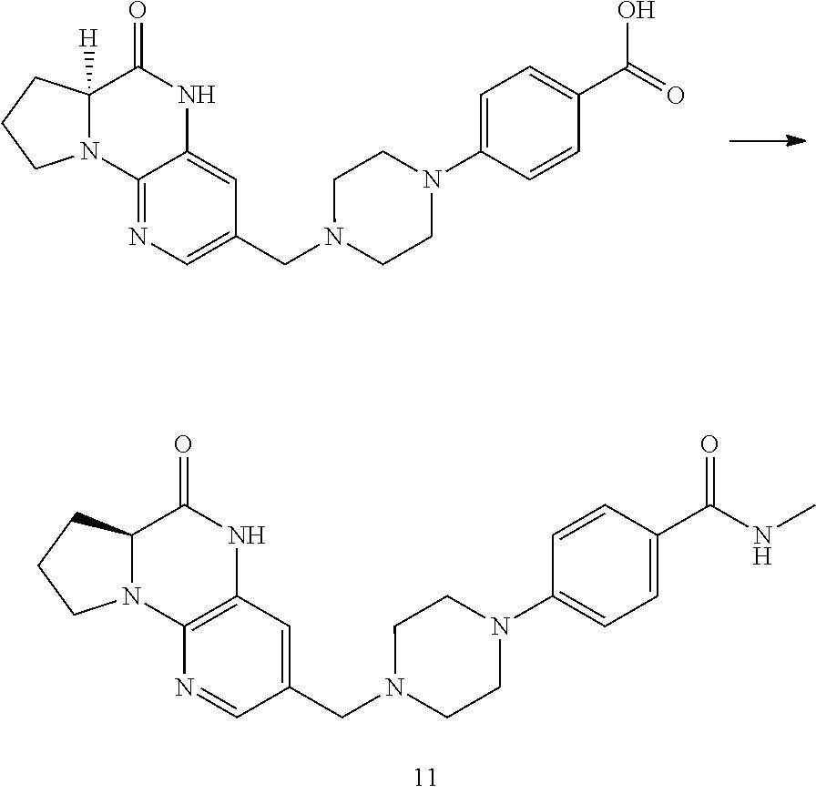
C1(CN2CCN(C3=CC=C(C(=O)O)C=C3)CC2)=CN=C2C(=C1)NC(=O)C1([H])N2CCC1.C1(CN2CCN(C3=CC=C(C(=O)NC)C=C3)CC2)=CC2=C(N=C1)N1C(C(=O)N2)CCC1
